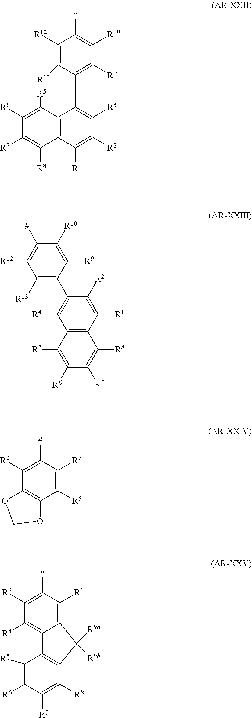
C12=C(C([R1])=C([R2])C([R3])=C1C1=C([R9])C([R10])=C([#])C([R12])=C1[R13])C([R8])=C([R7])C([R6])=C2[R5].C12=C(C([R1])=C([R2])C(C3=C([R13])C([R12])=C([#])C([R10])=C3[R9])=C1[R4])C([R8])=C([R7])C([R6])=C2[R5].C1([R5])=C([R6])C([#])=C([R2])C2=C1OCO2.C1([R5])=C([R6])C([R7])=C([R8])C2=C1C1=C([R4])C([R3])=C([#])C([R1])=C1C2([R9a])[R9b]
